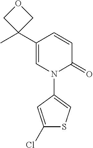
C1(Cl)=CC(N2C=C(C3(C)COC3)C=CC2=O)=CS1
